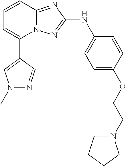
N12C(=NC(NC3=CC=C(OCCN4CCCC4)C=C3)=N1)C=CC=C2C1=CN(C)N=C1
